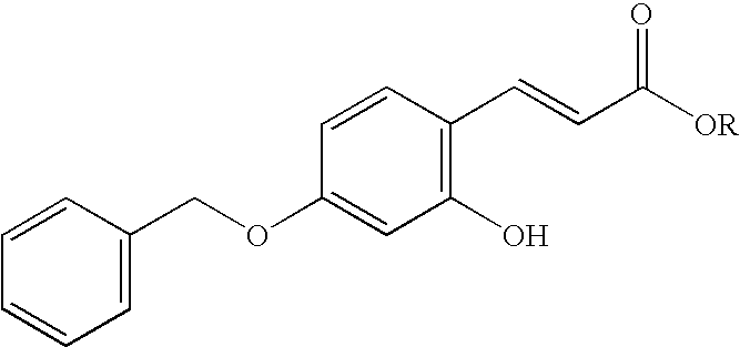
C1(O)=C(C=CC([OR])=O)C=CC(OCC2=CC=CC=C2)=C1
